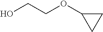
OCCOC1CC1
